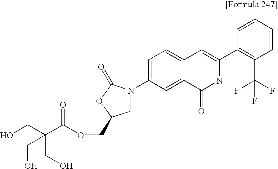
C(OCC1CN(C2=CC=C3C(=C2)C(=O)NC(C2=C(C(F)(F)F)C=CC=C2)=C3)C(=O)O1)(C(CO)(CO)CO)=O
